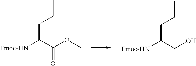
C(C([Fmoc-HN])C(=O)OC)CC.C(C([Fmoc-HN])CO)CC
